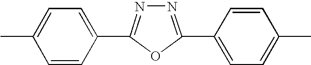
C1=CC(C2=NN=C(C3=CC=C(C)C=C3)O2)=CC=C1C
